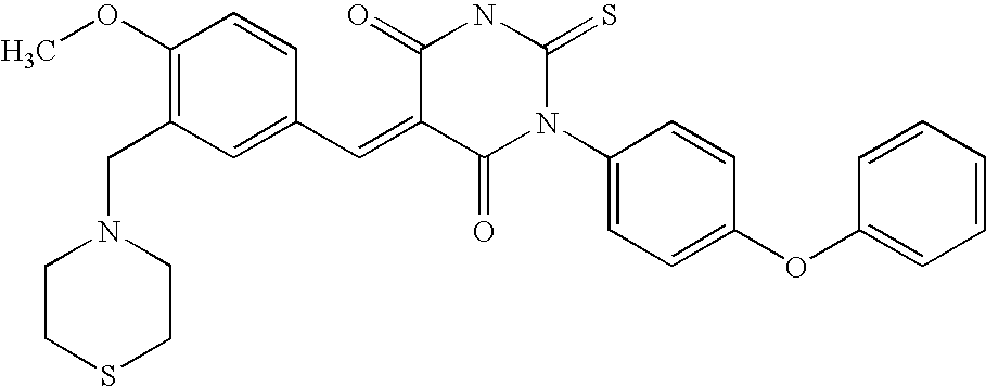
C1(OC)=C(CN2CCSCC2)C=C(C=C2C(=O)N(C3=CC=C(OC4=CC=CC=C4)C=C3)C(=S)NC2=O)C=C1
